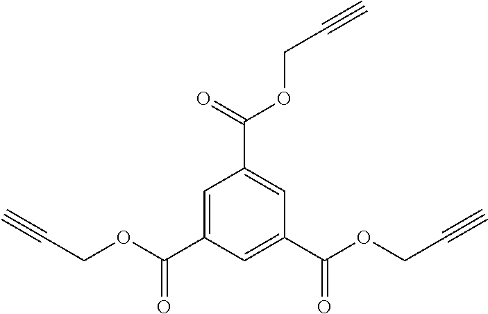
C1=C(C(OCC#C)=O)C=C(C(OCC#C)=O)C=C1C(OCC#C)=O
